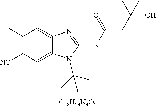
C1(C)=C([CN])C=C2C(=C1)N=C(NC(CC(O)(C)C)=O)N2C(C)(C)C
